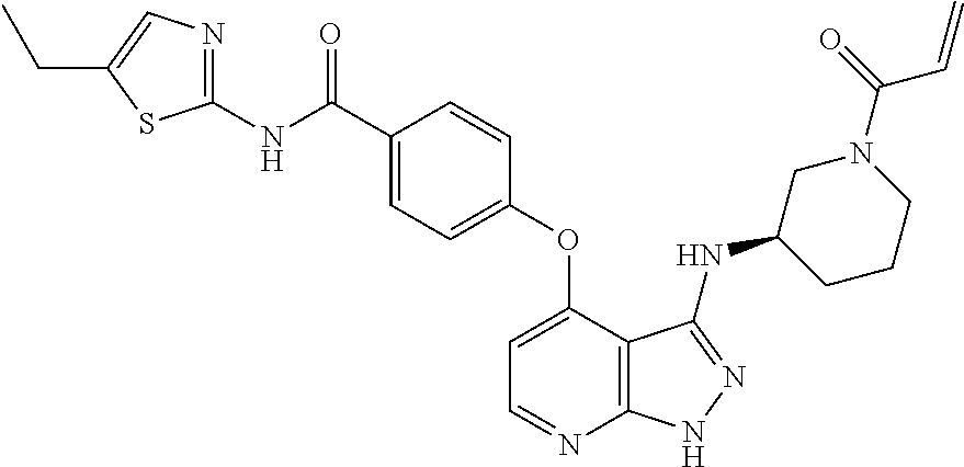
C1(NC(C2=CC=C(OC3=CC=NC4=C3C(NC3CN(C(=O)C=C)CCC3)=NN4)C=C2)=O)=NC=C(CC)S1
